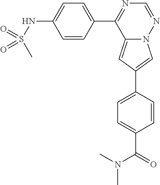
C12=CC(C3=CC=C(C(=O)N(C)C)C=C3)=CN1N=CN=C2C1=CC=C(NS(=O)(C)=O)C=C1
